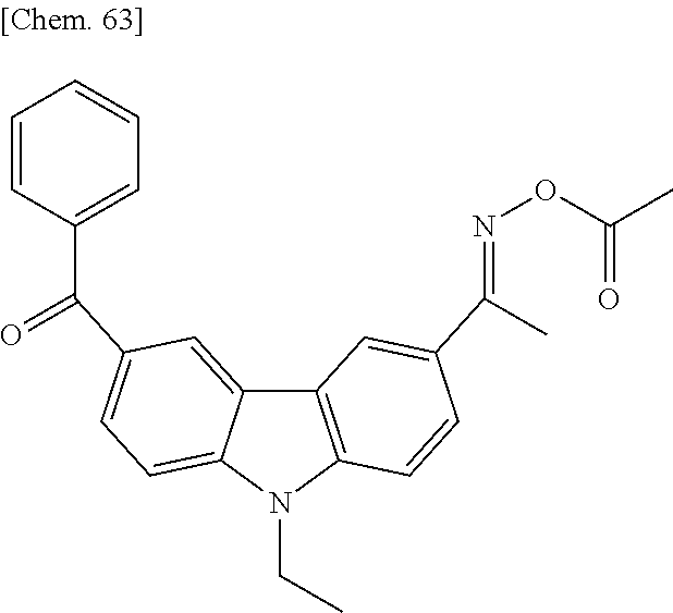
C12=C(N(CC)C3=CC=C(C(C4=CC=CC=C4)=O)C=C13)C=CC(C(=NOC(=O)C)C)=C2
